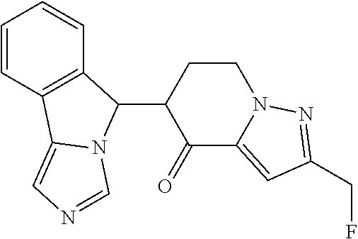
C1=CC2=C(C=C1)C(C1C(=O)C3=CC(CF)=NN3CC1)N1C2=CN=C1
